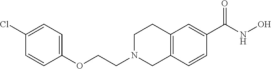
C1(OCCN2CC3=C(CC2)C=C(C(NO)=O)C=C3)=CC=C(Cl)C=C1
